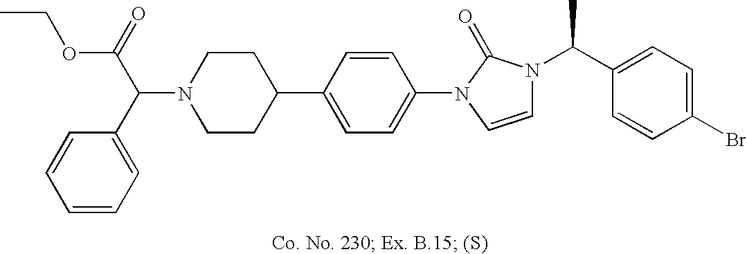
N1(C(C2=CC=CC=C2)C(=O)OCC)CCC(C2=CC=C(N3C=CN(C(C4=CC=C(Br)C=C4)C)C3=O)C=C2)CC1
